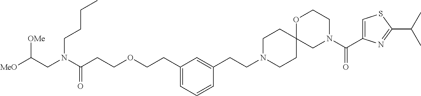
C1CC2(CCN1CCC1=CC(CCOCCC(N(CC([MeO])[OMe])CCCC)=O)=CC=C1)CN(C(C1=CSC(C(C)C)=N1)=O)CCO2
